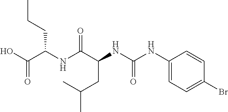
C(C)(CC(NC(=O)NC1=CC=C(Br)C=C1)C(NC(C(O)=O)CCC)=O)C
